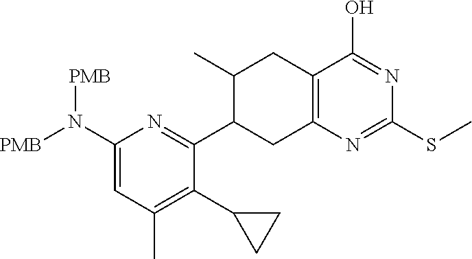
C1=C(N([PMB])[PMB])N=C(C2CC3=C(CC2C)C(O)=NC(SC)=N3)C(C2CC2)=C1C
